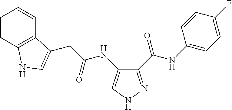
C1(C(NC2=CC=C(F)C=C2)=O)=NNC=C1NC(CC1=CNC2=C1C=CC=C2)=O
